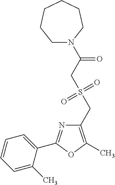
C1(CS(=O)(=O)CC(=O)N2CCCCCC2)=C(C)OC(C2=CC=CC=C2C)=N1
